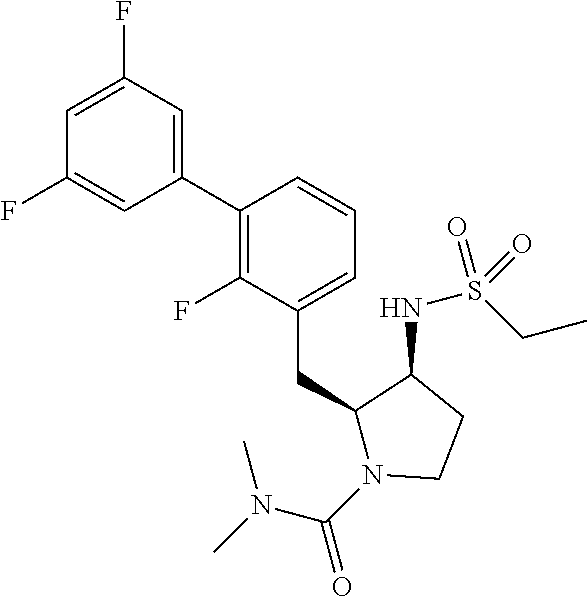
C1(C2=C(F)C(CC3N(C(N(C)C)=O)CCC3NS(CC)(=O)=O)=CC=C2)=CC(F)=CC(F)=C1
